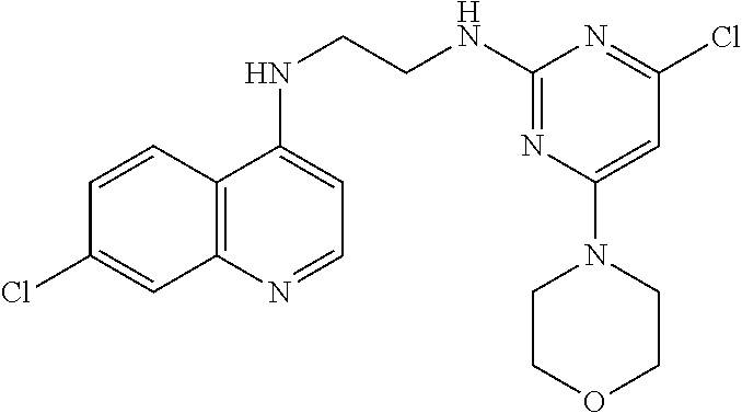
C12=C(N=CC=C1NCCNC1=NC(N3CCOCC3)=CC(Cl)=N1)C=C(Cl)C=C2
